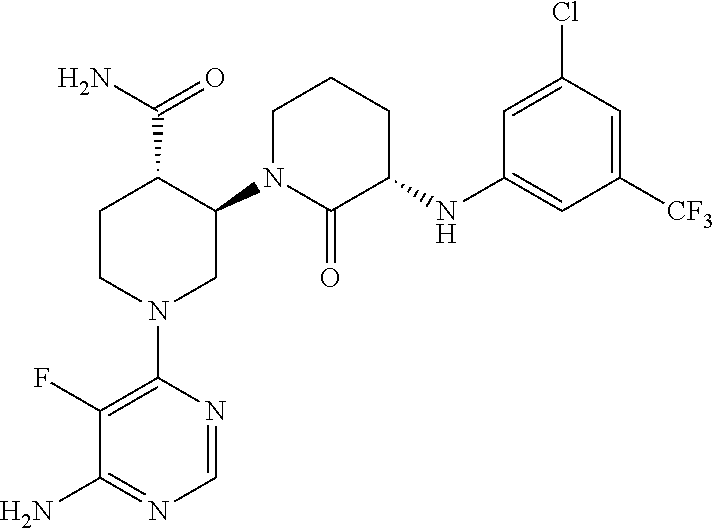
NC(=O)C1CCN(C2=C(F)C(N)=NC=N2)CC1N1C(=O)C(NC2=CC([CF3])=CC(Cl)=C2)CCC1
